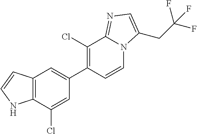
C12=C(C(Cl)=CC(C3=C(Cl)C4=NC=C(CC(F)(F)F)N4C=C3)=C1)NC=C2
